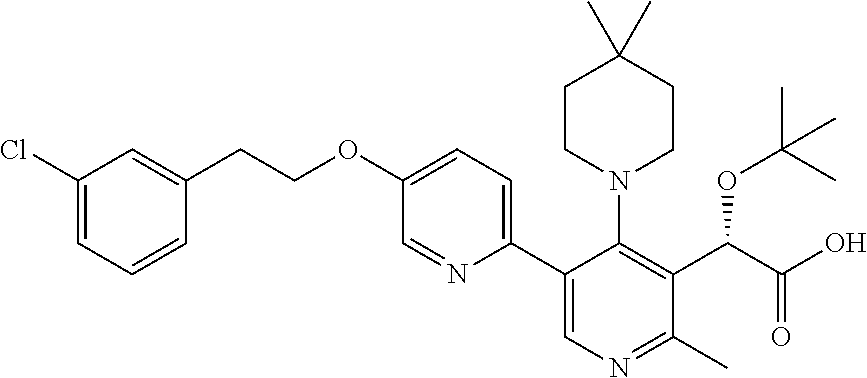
C1(Cl)=CC=CC(CCOC2=CC=C(C3=CN=C(C)C(C(C(O)=O)OC(C)(C)C)=C3N3CCC(C)(C)CC3)N=C2)=C1
